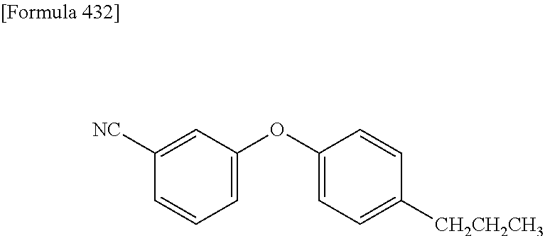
C1=C(OC2=CC=C([CH2CH2CH3])C=C2)C=C([NC])C=C1
